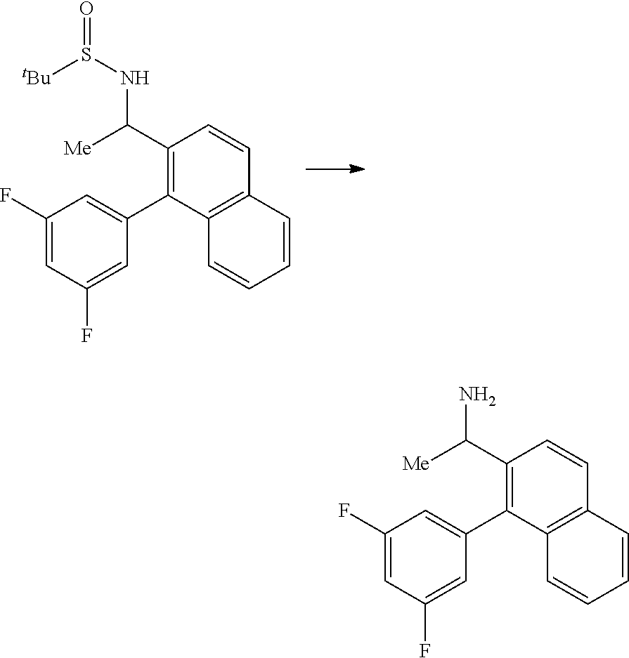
C1(C([Me])NS([tBu])=O)=C(C2=CC(F)=CC(F)=C2)C2=C(C=C1)C=CC=C2.C1(C([Me])N)=C(C2=CC(F)=CC(F)=C2)C2=C(C=C1)C=CC=C2
